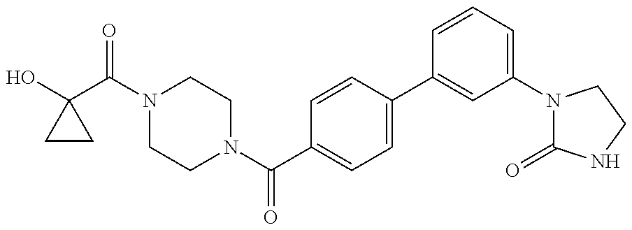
OC1(C(N2CCN(C(C3=CC=C(C4=CC(N5C(=O)NCC5)=CC=C4)C=C3)=O)CC2)=O)CC1
